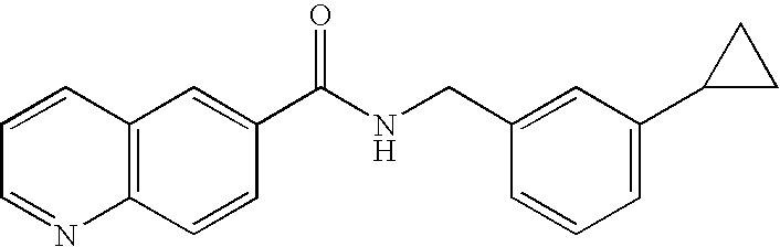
C1=CC=NC2=C1C=C(C(NCC1=CC(C3CC3)=CC=C1)=O)C=C2
